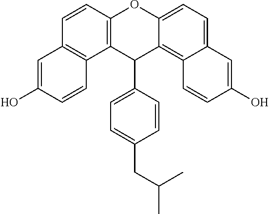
C1=CC(C2C3=C(C=CC4=C3C=CC(O)=C4)OC3=CC=C4C(=C23)C=CC(O)=C4)=CC=C1CC(C)C
